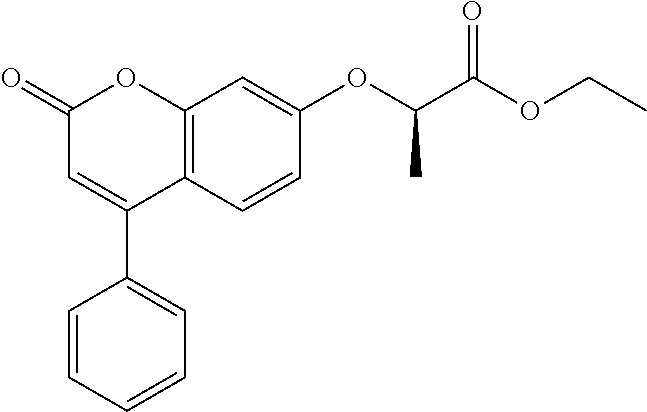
C12=C(C=CC(OC(C(OCC)=O)C)=C1)C(C1=CC=CC=C1)=CC(=O)O2
